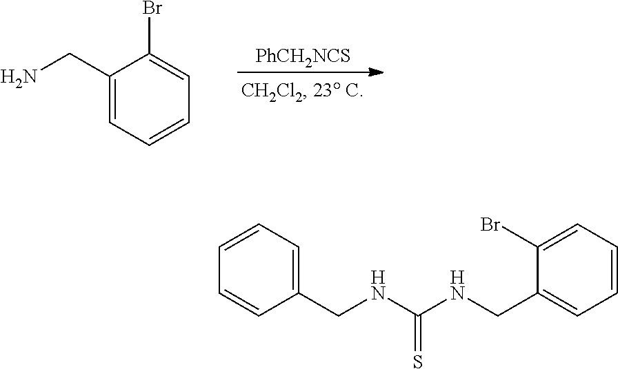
C1(CN)=CC=CC=C1Br.[PhCH2NCS].C1(CNC(NCC2=CC=CC=C2Br)=S)=CC=CC=C1
